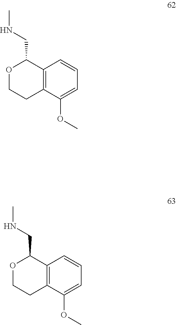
O1CCC2=C(C1CNC)C=CC=C2OC.O1CCC2=C(C1CNC)C=CC=C2OC
